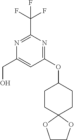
N1=C(C(F)(F)F)N=C(OC2CCC3(CC2)OCCO3)C=C1CO
